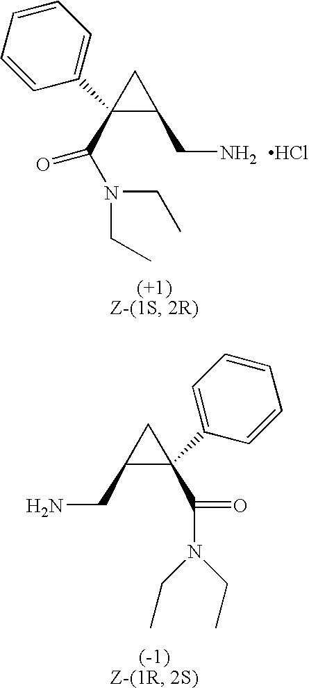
C1(C2=CC=CC=C2)(C(N(CC)CC)=O)C(CN)C1.Cl.C1(C2=CC=CC=C2)(C(N(CC)CC)=O)C(CN)C1
